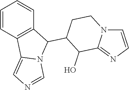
C1=CC2=C(C=C1)C(C1C(O)C3=NC=CN3CC1)N1C2=CN=C1
